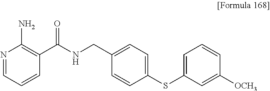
N1=CC=CC(C(NCC2=CC=C(SC3=CC=CC([OCH3])=C3)C=C2)=O)=C1N
